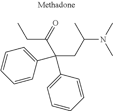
CCC(C(CC(N(C)C)C)(C1=CC=CC=C1)C1=CC=CC=C1)=O
